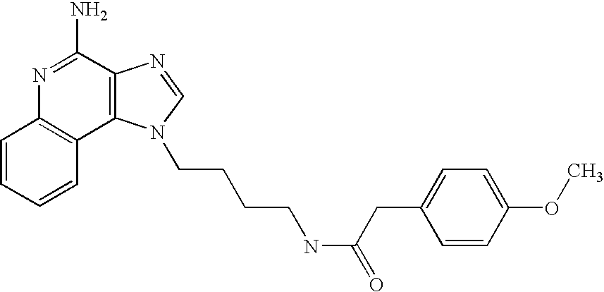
C1=CC=CC2=C1N=C(N)C1=C2N(CCCCNC(=O)CC2=CC=C(OC)C=C2)C=N1
